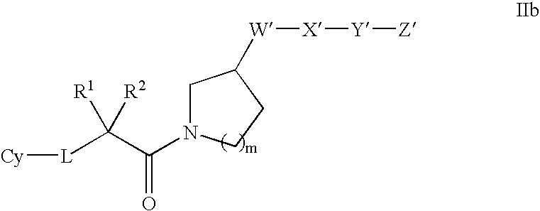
[Cy][L]C(C(=O)N1CC([W][X][Y][Z])CC1)([R1])[R2]
